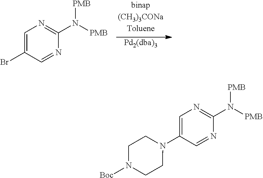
C1=C(N2CCN([Boc])CC2)C=NC(N([PMB])[PMB])=N1.C1=C(Br)C=NC(N([PMB])[PMB])=N1.[Pd2(dba)3]
